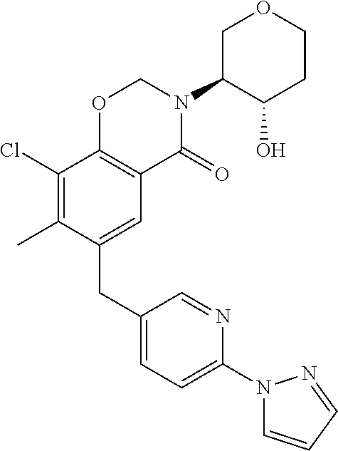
C1(CC2=CC3=C(C(Cl)=C2C)OCN(C2C(O)CCOC2)C3=O)=CC=C(N2C=CC=N2)N=C1
